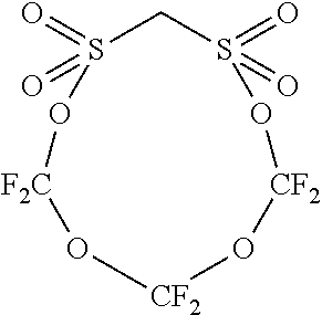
S1(=O)(=O)CS(=O)(=O)O[CF2]O[CF2]O[F2C]O1
